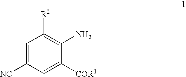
C1=C([NC])C=C([COR1])C(N)=C1[R2]
